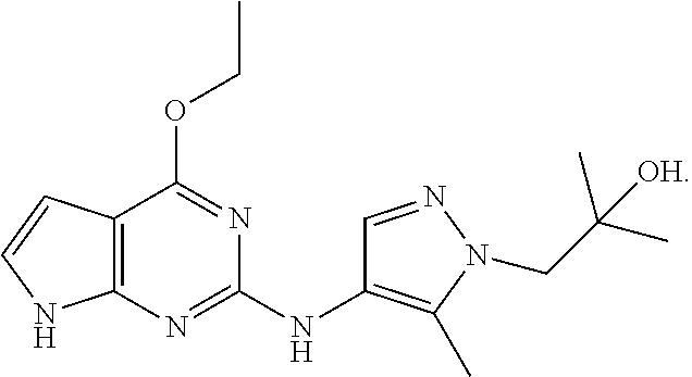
C12=C(N=C(NC3=C(C)N(CC(C)(C)[OH])N=C3)N=C1OCC)NC=C2
